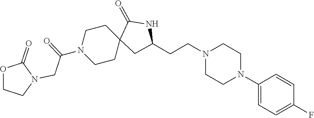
C1(N2CCN(CCC3CC4(CCN(C(CN5CCOC5=O)=O)CC4)C(=O)N3)CC2)=CC=C(F)C=C1
